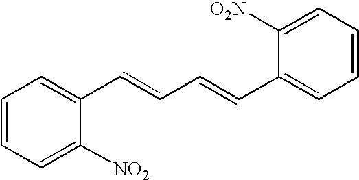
C1=CC=C([NO2])C(C=CC=CC2=CC=CC=C2[O2N])=C1
